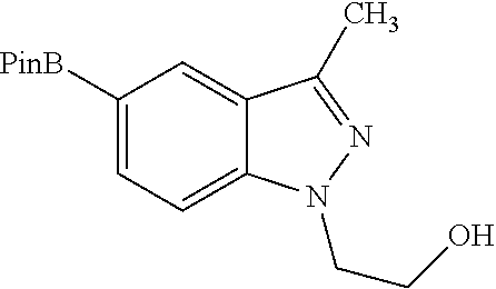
C1([PinB])=CC=C2C(=C1)C(C)=NN2CCO
